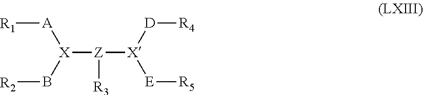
[X]([Z]([X]([D][R4])[E][R5])[R3])(B[R2])[A][R1]
